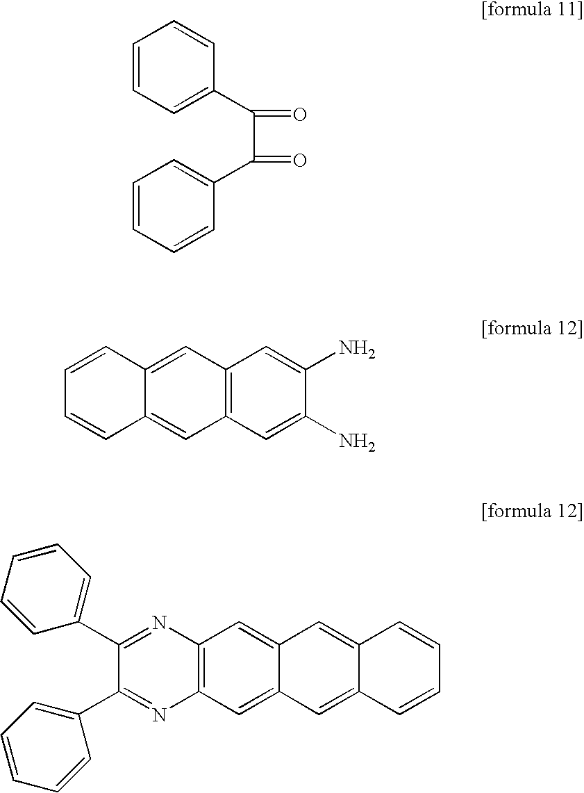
C1=CC=C(C(C(=O)C2=CC=CC=C2)=O)C=C1.C12=C(C=C(N)C(N)=C1)C=C1C(=C2)C=CC=C1.C12=C(C=C3C(=C1)C=C1C(=C3)C=CC=C1)N=C(C1=CC=CC=C1)C(C1=CC=CC=C1)=N2
